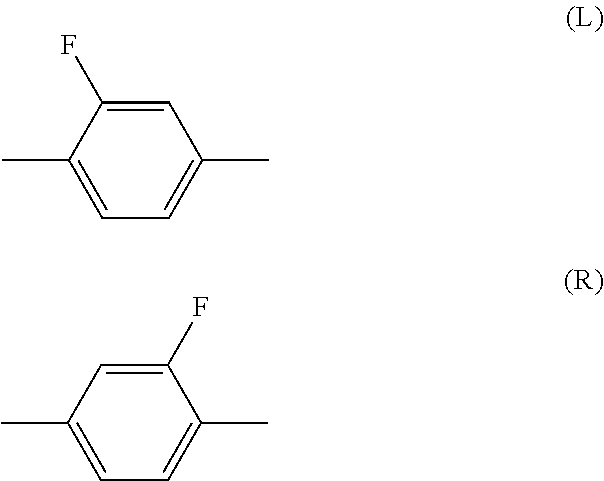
C1(C)=CC=C(C)C(F)=C1.C1(C)=CC=C(C)C=C1F
